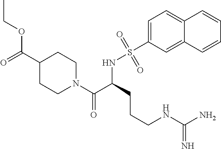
C1(C(=O)OCC)CCN(C(C(CCCNC(N)=N)NS(C2=CC=C3C(=C2)C=CC=C3)(=O)=O)=O)CC1
